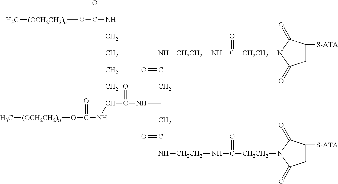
C[(OCH2CH2)n]OC(NC(CCCCNC(O[(OCH2CH2)n]C)=O)C(NC(CC(N[CH2CH2]NC([CH2CH2]N1C(=O)CC([S-ATA])C1=O)=O)=O)CC(N[CH2CH2]NC([CH2CH2]N1C(=O)CC([S-ATA])C1=O)=O)=O)=O)=O
